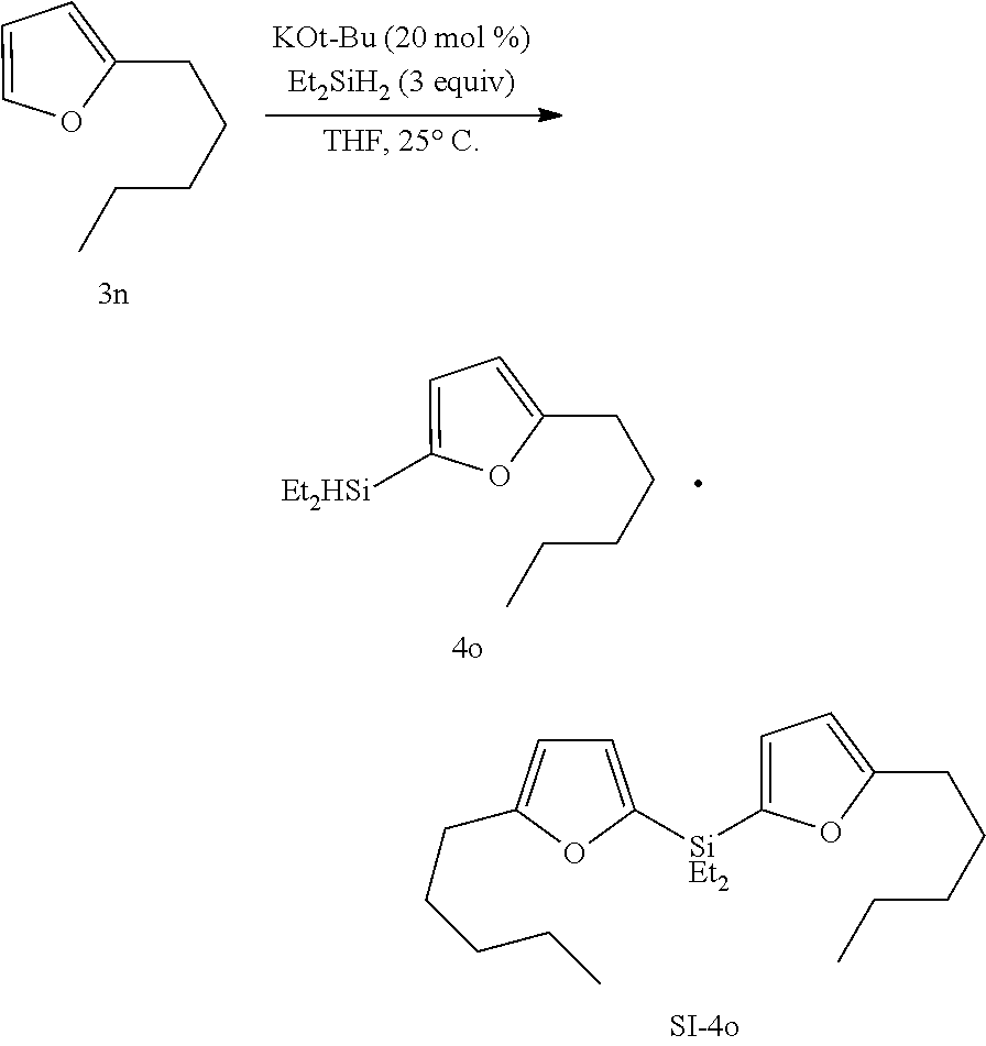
C1=C(CCCCC)OC([SiEt2]C2=CC=C(CCCCC)O2)=C1.C1=C(CCCCC)OC=C1.C1=C(CCCCC)OC([Et2HSi])=C1
